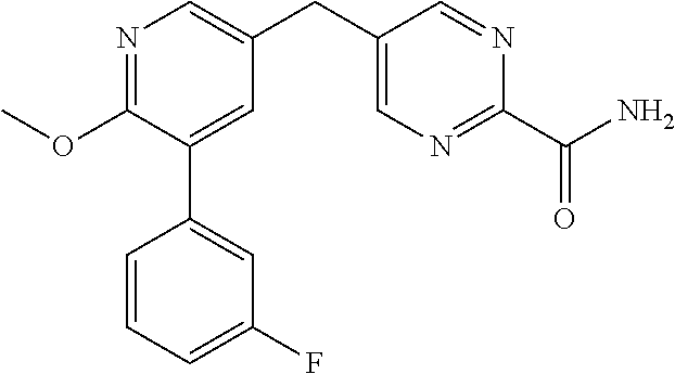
C1(OC)=NC=C(CC2=CN=C(C(=O)N)N=C2)C=C1C1=CC(F)=CC=C1
